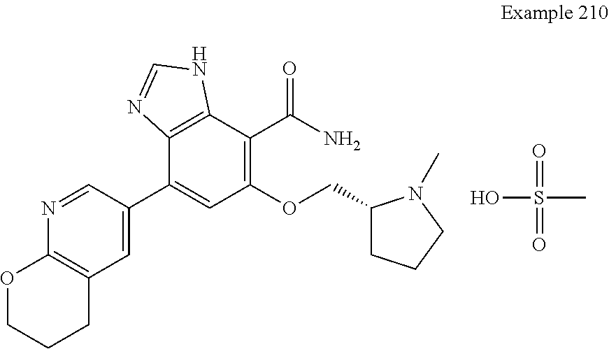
C1=C(C2=CC(OCC3CCCN3C)=C(C(N)=O)C3=C2N=CN3)C=NC2=C1CCCO2.OS(C)(=O)=O
